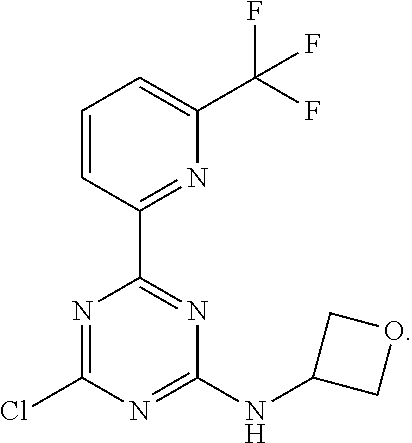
C1=CC(C2=NC(NC3COC3)=NC(Cl)=N2)=NC(C(F)(F)F)=C1
